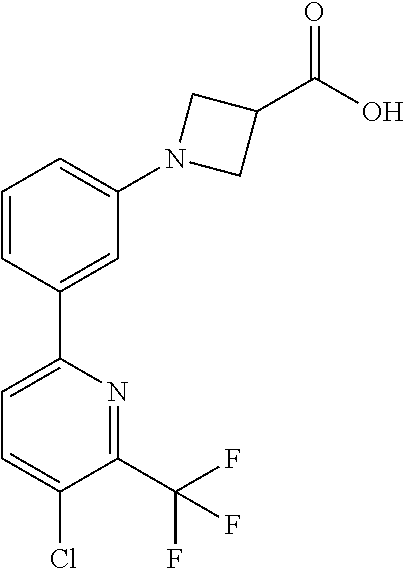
C1=CC(C2=CC=C(Cl)C(C(F)(F)F)=N2)=CC(N2CC(C(O)=O)C2)=C1
